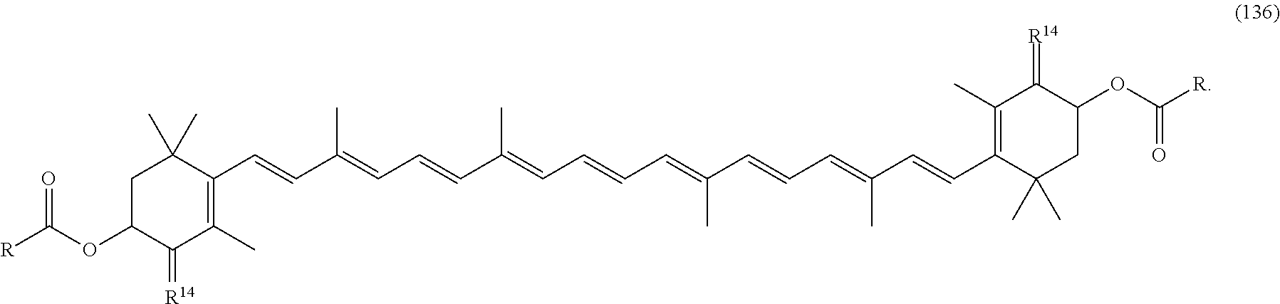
C1(C=CC(=CC=CC(=CC=CC=C(C=CC=C(C=CC2=C(C)C(=[R14])C(OC(=O)[R])CC2(C)C)C)C)C)C)=C(C)C(=[R14])C(OC([R])=O)CC1(C)C
